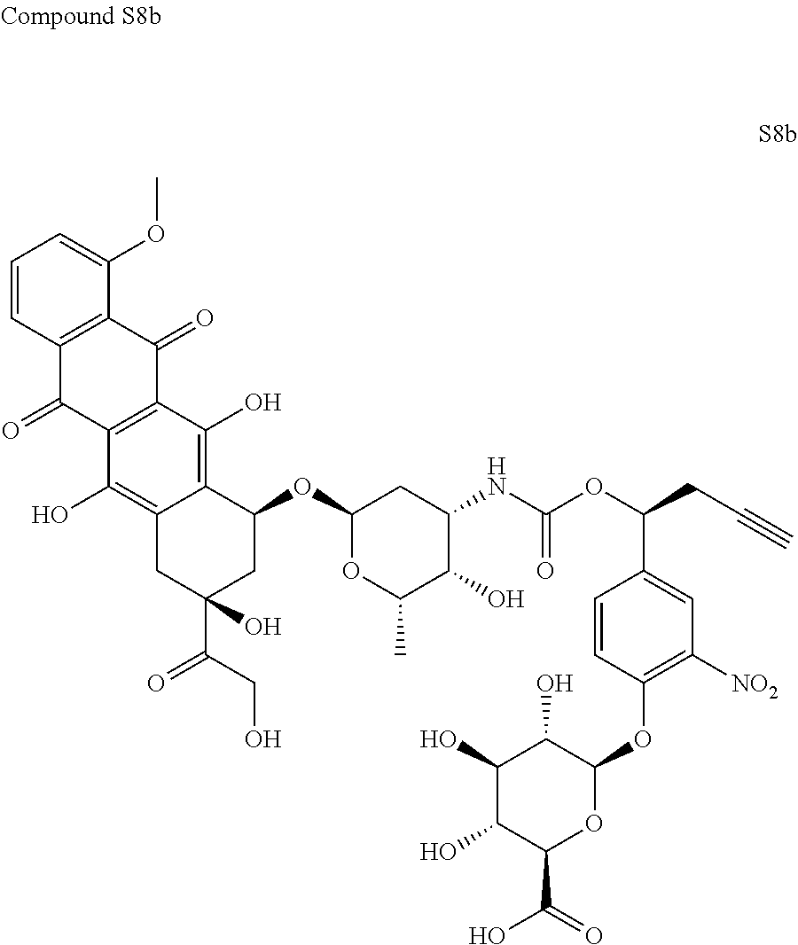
C1(NC(OC(CC#C)C2=CC([NO2])=C(OC3C(O)C(O)C(O)C(C(O)=O)O3)C=C2)=O)CC(OC2C3=C(O)C4=C(C(O)=C3CC(C(CO)=O)(O)C2)C(=O)C2=C(C4=O)C(OC)=CC=C2)OC(C)C1O
